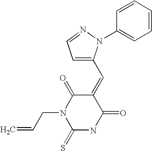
O=C1C(=CC2=CC=NN2C2=CC=CC=C2)C(=O)N(CC=C)C(=S)N1
